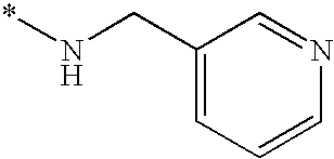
C1(CN*)=CC=CN=C1
